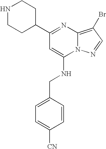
C1(C2CCNCC2)=NC2=C(Br)C=NN2C(NCC2=CC=C([CN])C=C2)=C1
